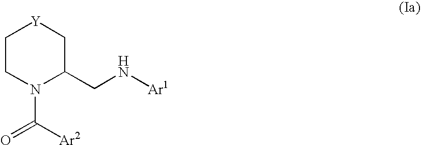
C1CN(C(=O)[Ar2])C(CN[Ar1])C[Y]1
